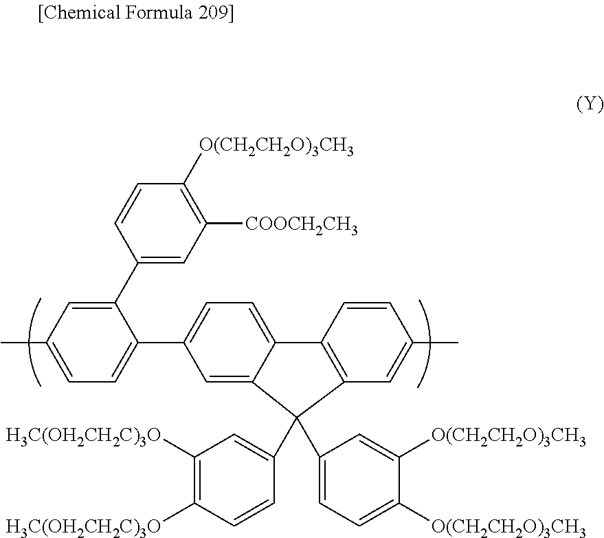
C1=CC([H3C(OH2CH2C)3O])=C([H3C(OH2CH2C)3O])C=C1C1(C2=CC=C([O(CH2CH2O)3CH3])C([O(CH2CH2O)3CH3])=C2)C2=CC(C3=CC=C(C)C=C3C3=CC([COOCH2CH3])=C([O(CH2CH2O)3CH3])C=C3)=CC=C2C2=C1C=C(C)C=C2
